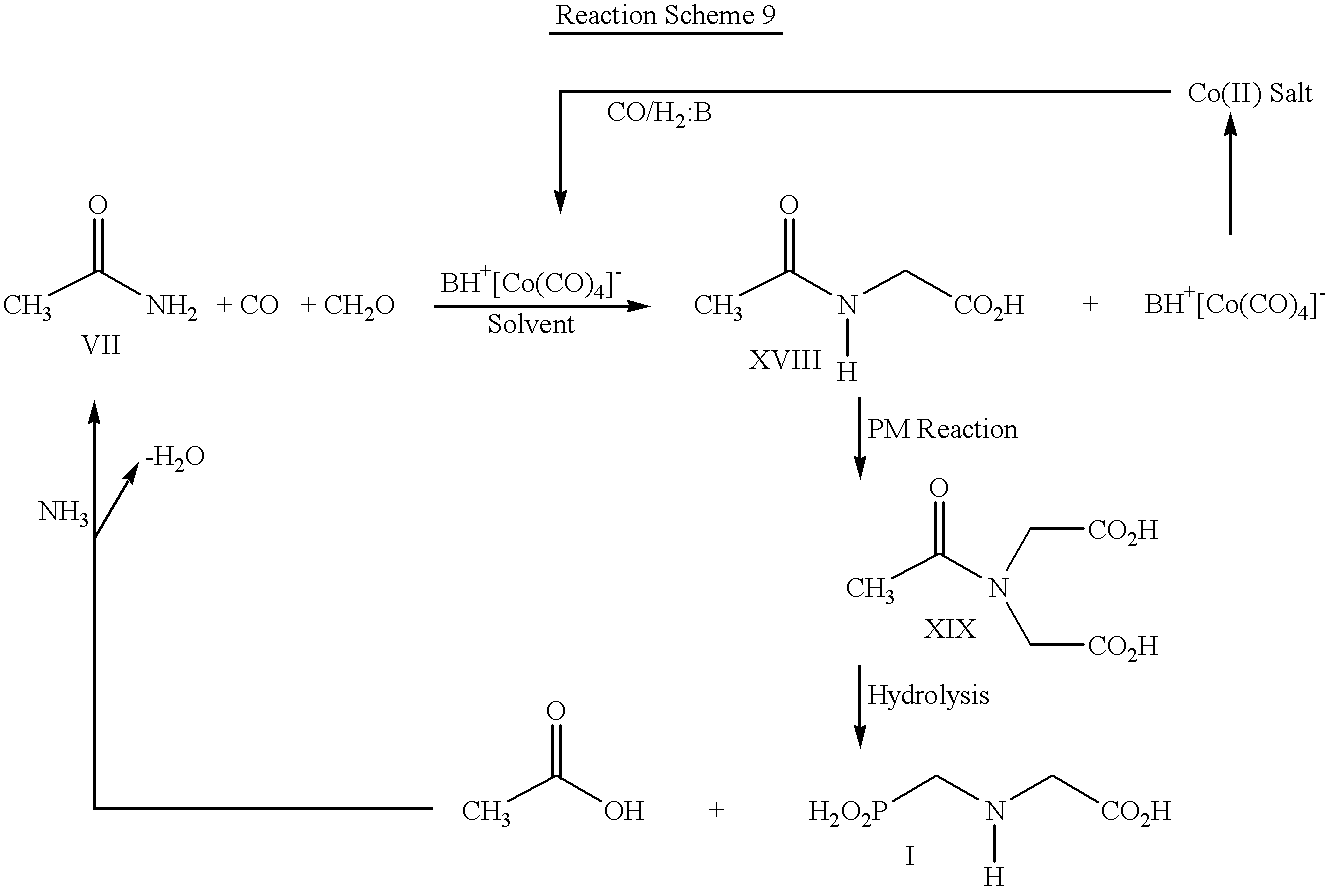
CC(N)=O.CC(N(C[CO2H])[H])=O.CC(=O)N(C[CO2H])C[CO2H].CC(=O)O.C(N(C[CO2H])[H])[H2O2P]
